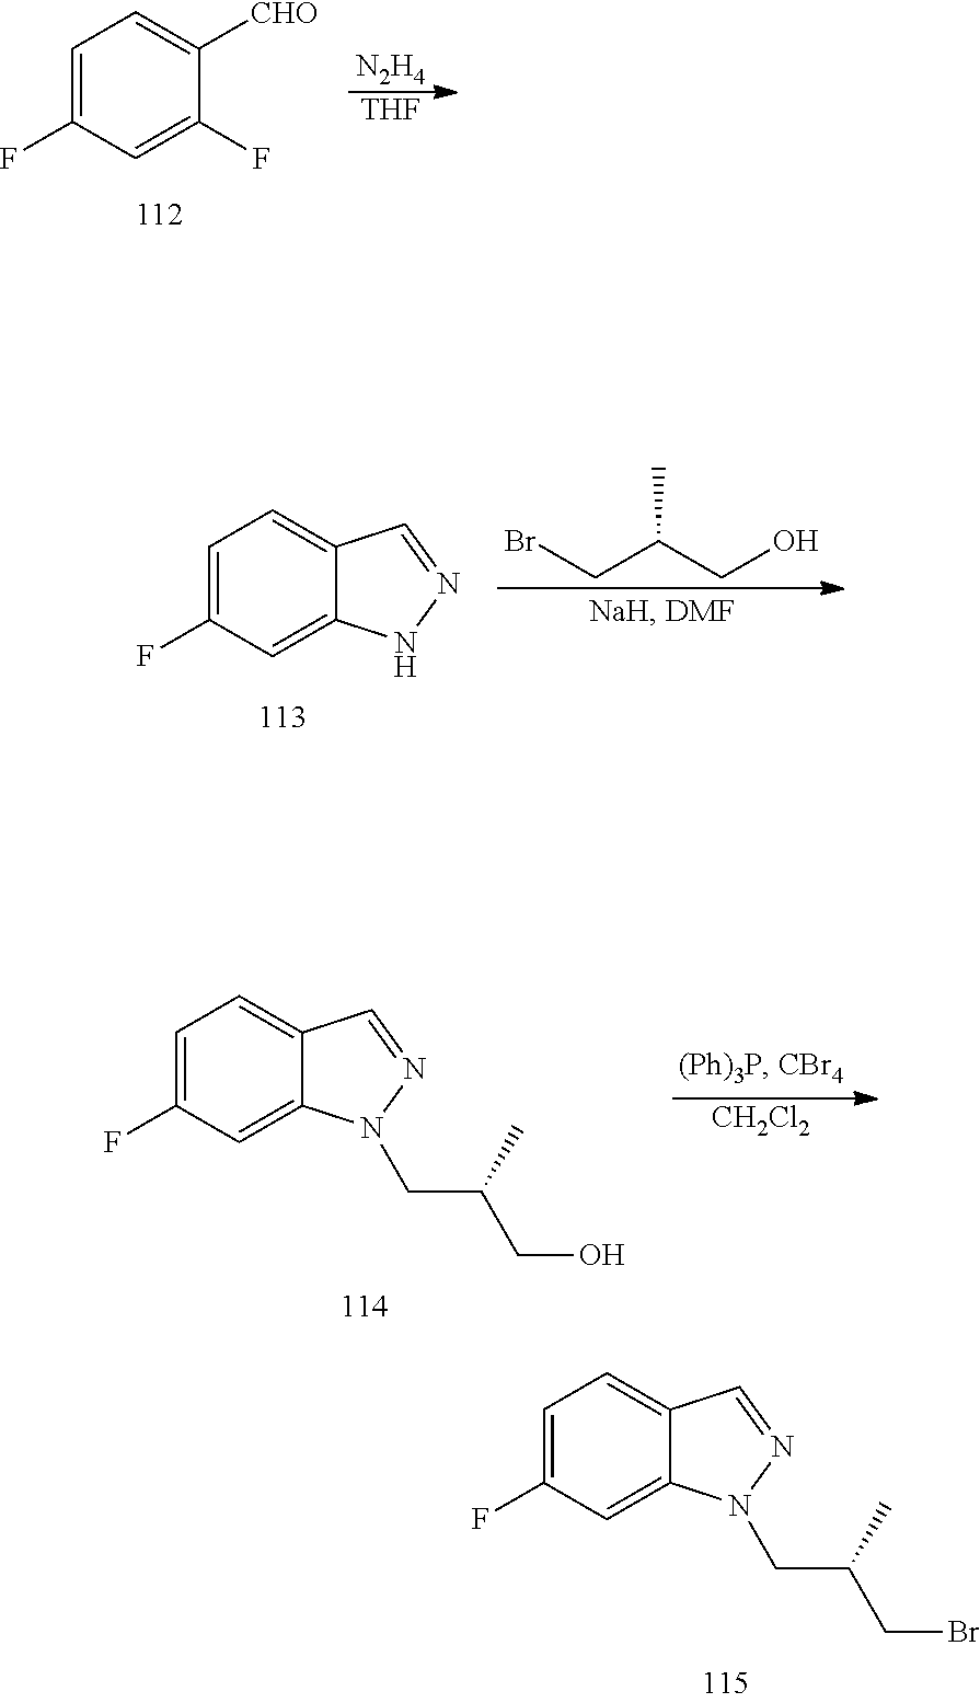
BrCC(CO)C.C1=C(F)C=C2C(=C1)C=NN2.C1=C(F)C=C2C(=C1)C=NN2CC(CBr)C.C1=C(F)C=C(F)C([CHO])=C1.[N2H4].[THF].[CH2Cl2].C1=C(F)C=C2C(=C1)C=NN2CC(CO)C
